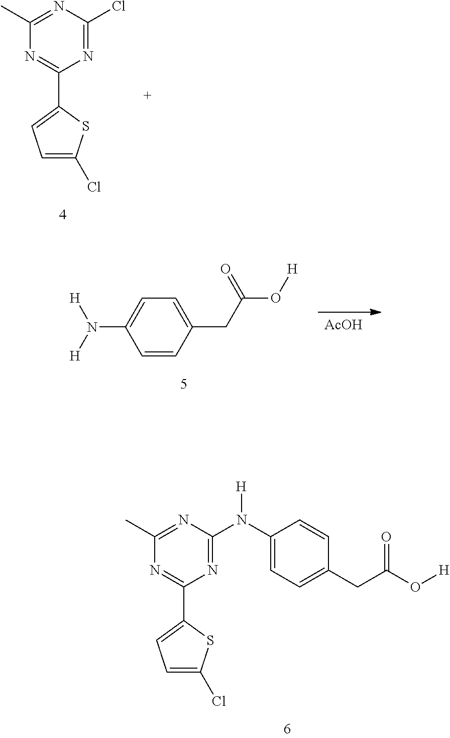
N1=C(C2=CC=C(Cl)S2)N=C(N(C2=CC=C(CC(O[H])=O)C=C2)[H])N=C1C.N1=C(C2=CC=C(Cl)S2)N=C(Cl)N=C1C.[AcOH].C1=CC(CC(O[H])=O)=CC=C1N([H])[H]
